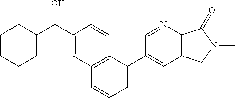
C1CCCC(C(O)C2=CC3=C(C=C2)C(C2=CC4=C(N=C2)C(=O)N(C)C4)=CC=C3)C1
